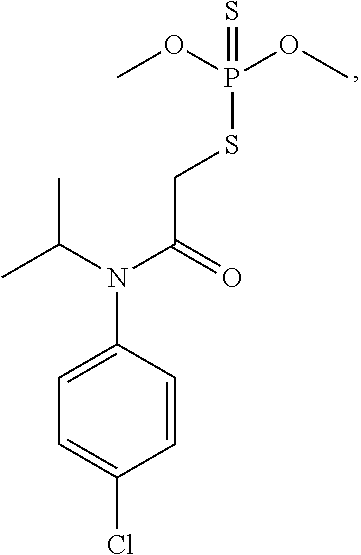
P(SCC(N(C(C)C)C1=CC=C(Cl)C=C1)=O)(OC)(OC)=S
